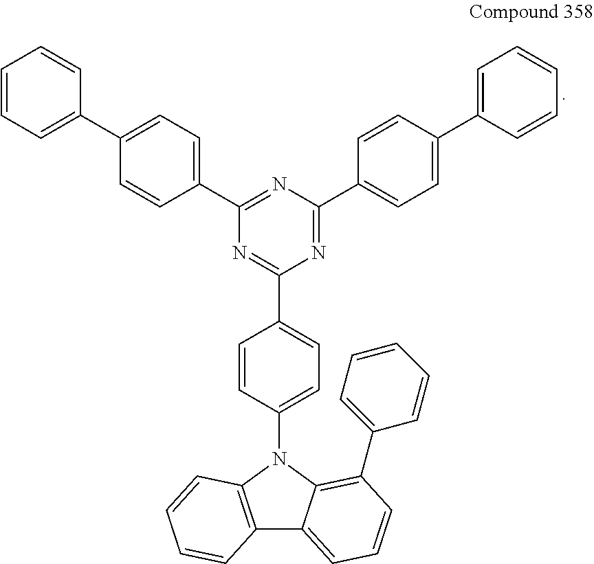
C1(C2=NC(C3=CC=C(C4=CC=CC=C4)C=C3)=NC(C3=CC=C(N4C5=C(C6=CC=CC(C7=CC=CC=C7)=C46)C=CC=C5)C=C3)=N2)=CC=C(C2=CC=CC=C2)C=C1
